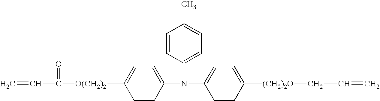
C1=CC(N(C2=CC=C([O(CH2)2]C(C=C)=O)C=C2)C2=CC=C([(CH2)2O]CC=C)C=C2)=CC=C1C
